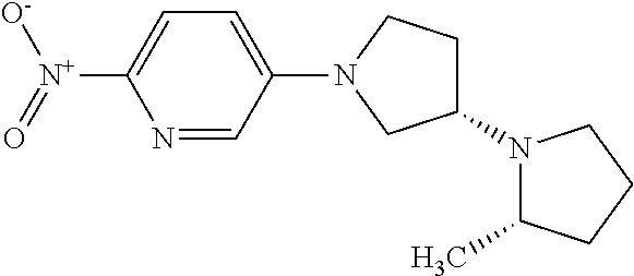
N1=CC(N2CC(N3C(C)CCC3)CC2)=CC=C1[N+]([O-])=O
